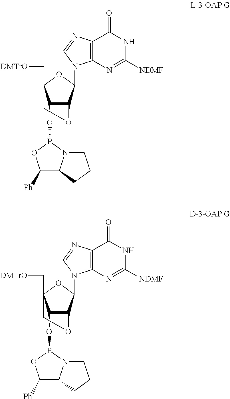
C12=C(N=C([NDMF])NC1=O)N(C1OC3(C[DMTrO])C(OP4OC([Ph])C5N4CCC5)C1OC3)C=N2.C12=C(N=C([NDMF])NC1=O)N(C1OC3(C[DMTrO])C(OP4OC([Ph])C5N4CCC5)C1OC3)C=N2
